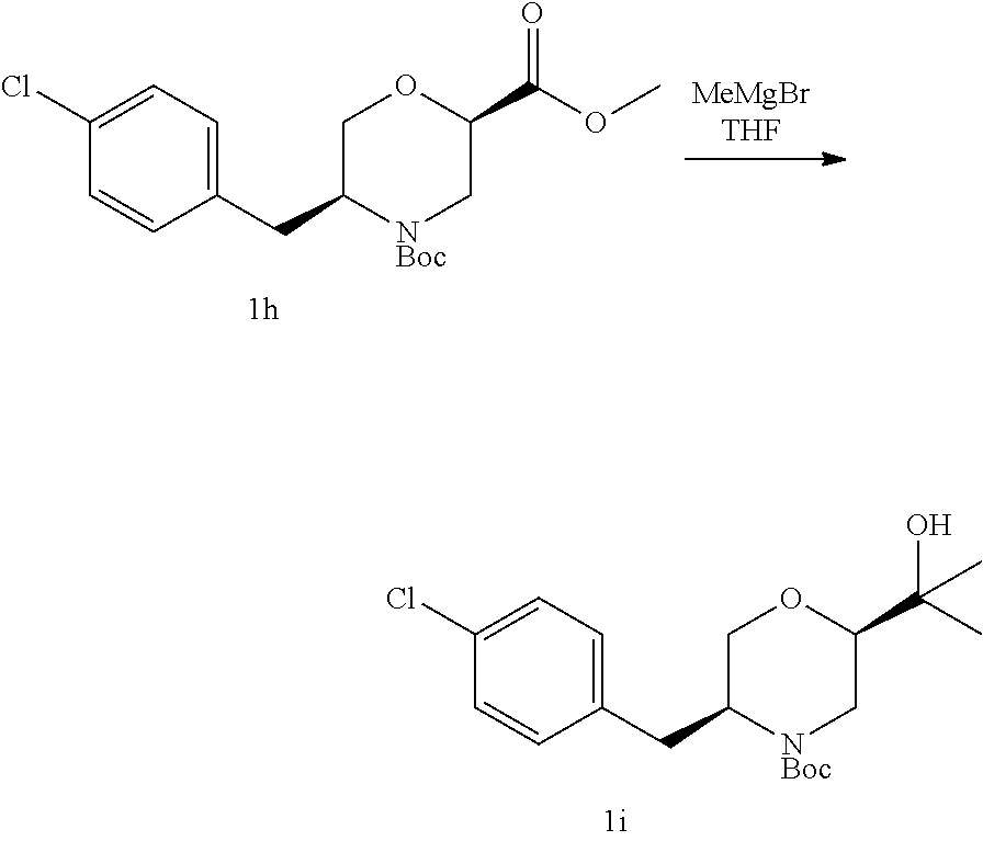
C1(Cl)=CC=C(CC2COC(C(OC)=O)C[NBoc]2)C=C1.C1(Cl)=CC=C(CC2COC(C(C)(O)C)C[NBoc]2)C=C1
